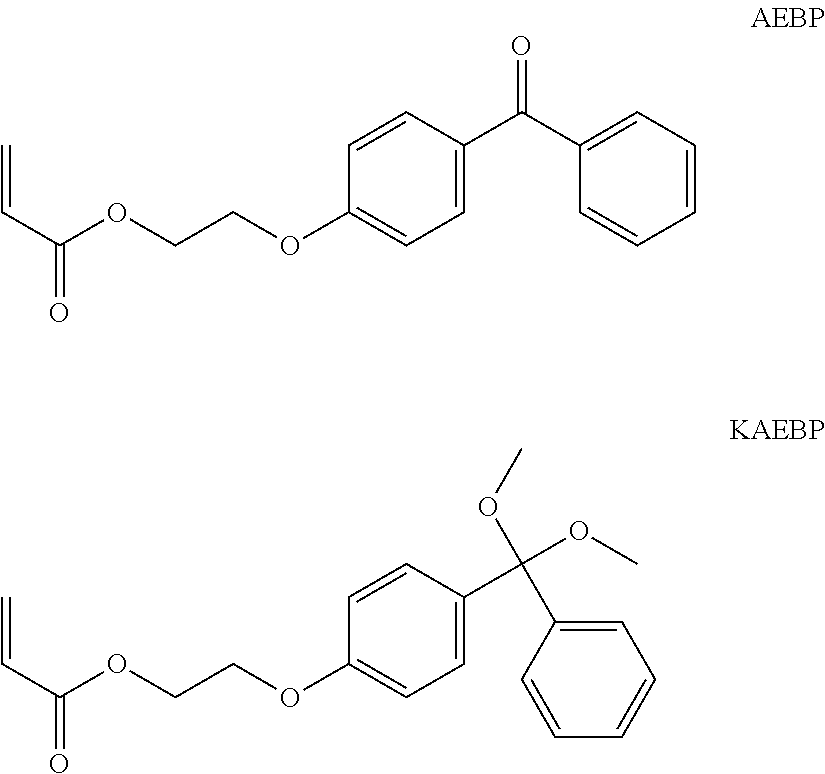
C=CC(=O)OCCOC1=CC=C(C(C2=CC=CC=C2)=O)C=C1.C=CC(=O)OCCOC1=CC=C(C(OC)(OC)C2=CC=CC=C2)C=C1
